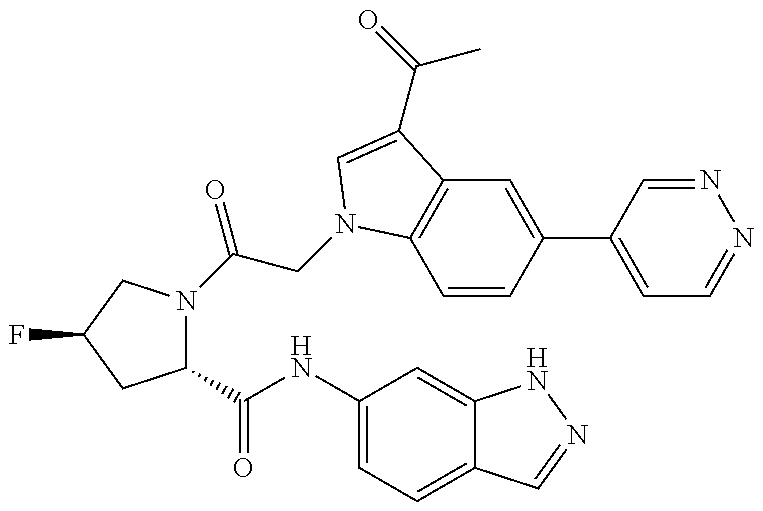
C1(C(=O)NC2=CC=C3C(=C2)NN=C3)N(C(=O)CN2C3=C(C=C(C4=CC=NN=C4)C=C3)C(C(C)=O)=C2)CC(F)C1
